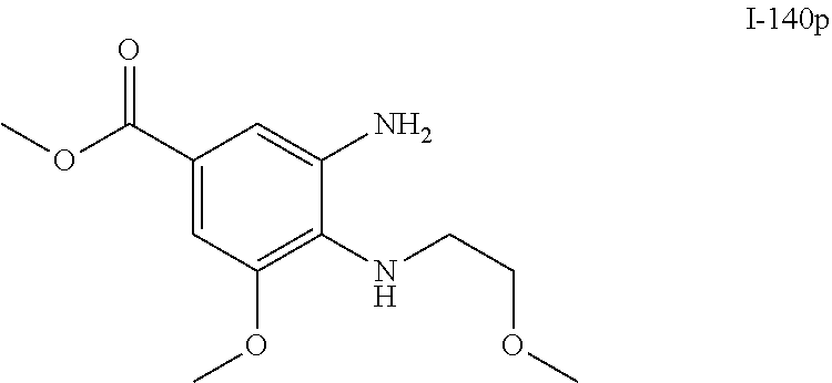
C1(C(OC)=O)=CC(OC)=C(NCCOC)C(N)=C1
